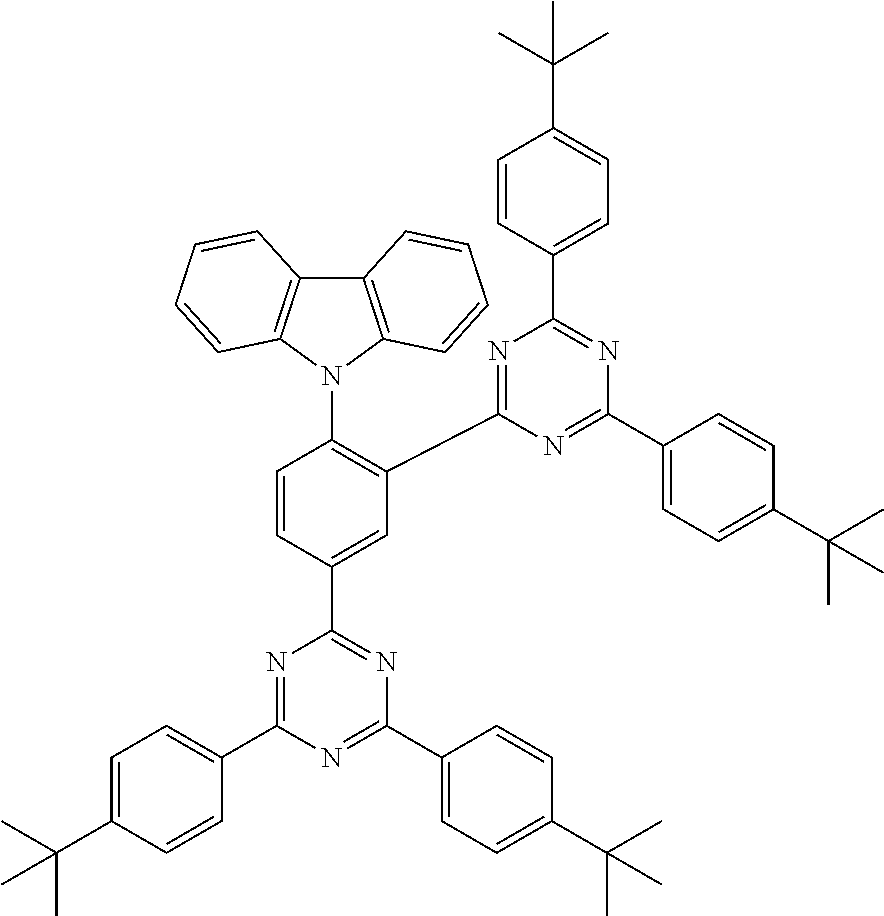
C12=C(N(C3=C(C4=NC(C5=CC=C(C(C)(C)C)C=C5)=NC(C5=CC=C(C(C)(C)C)C=C5)=N4)C=C(C4=NC(C5=CC=C(C(C)(C)C)C=C5)=NC(C5=CC=C(C(C)(C)C)C=C5)=N4)C=C3)C3=C1C=CC=C3)C=CC=C2
